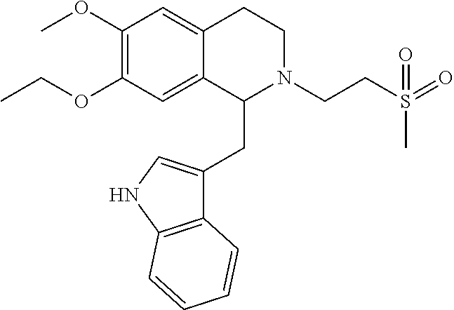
C12=CC(OC)=C(OCC)C=C1C(CC1=CNC3=C1C=CC=C3)N(CCS(=O)(C)=O)CC2
